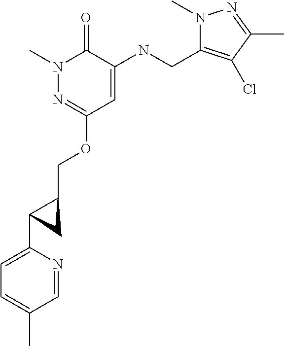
N1(C)N=C(OCC2CC2C2=CC=C(C)C=N2)C=C(NCC2=C(Cl)C(C)=NN2C)C1=O
